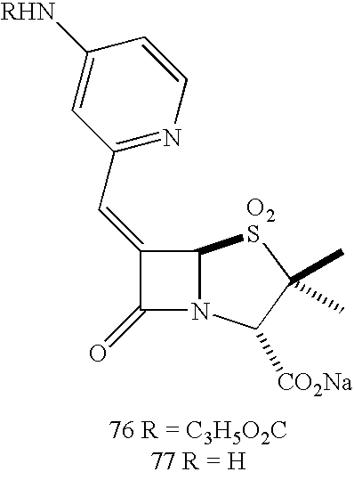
C1(=CC2=NC=CC([RHN])=C2)C(=O)N2C1[O2S]C(C)(C)C2[CO2Na]
